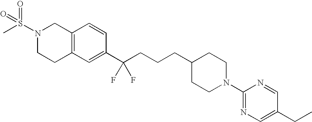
C1(C(CCCC2CCN(C3=NC=C(CC)C=N3)CC2)(F)F)=CC2=C(C=C1)CN(S(C)(=O)=O)CC2
